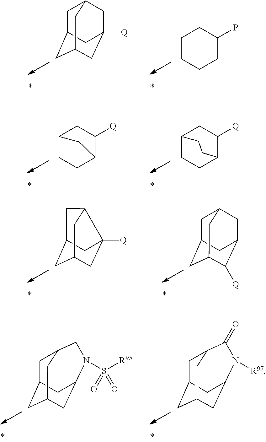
C1C2CC3CC([Q])(CC1C3)C2.C1CCCC(P)C1.C12CCC(C([Q])C1)C2.C12CCC(C([Q])C1)CC2.C1C2CC3CC([Q])(C1C3)C2.C1C2CC3C([Q])C(CC1C3)C2.C1C2CC3CC(C2)N(S([R95])(=O)=O)CC1C3.C1C2CC3CC(C2)N([R97])C(=O)C1C3
